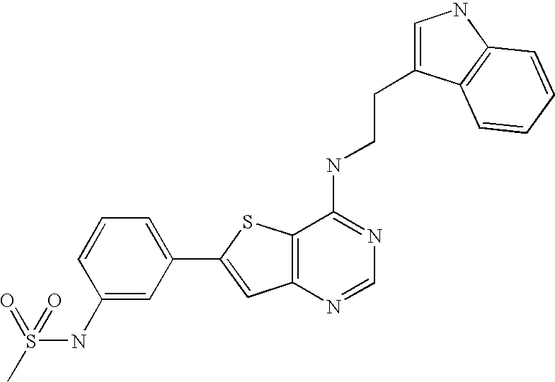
C1=C(C2=CC3=C(S2)C(NCCC2=CNC4=C2C=CC=C4)=NC=N3)C=C(NS(=O)(C)=O)C=C1
